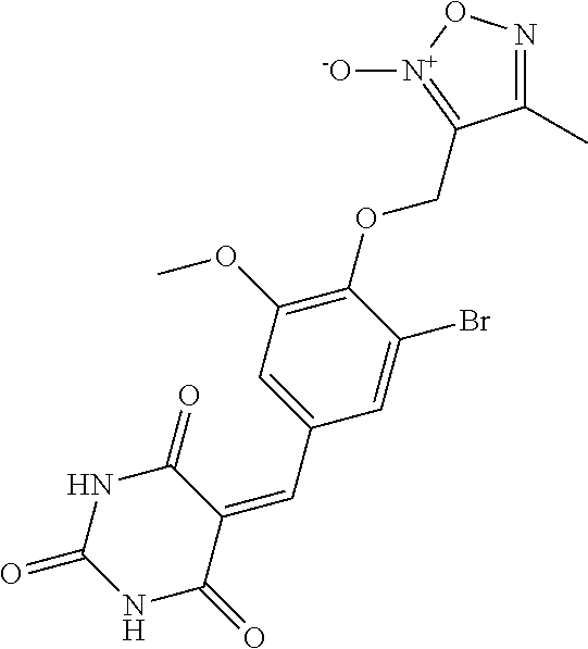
N1C(=O)C(=CC2=CC(OC)=C(OCC3=[N+]([-O])ON=C3C)C(Br)=C2)C(=O)NC1=O
